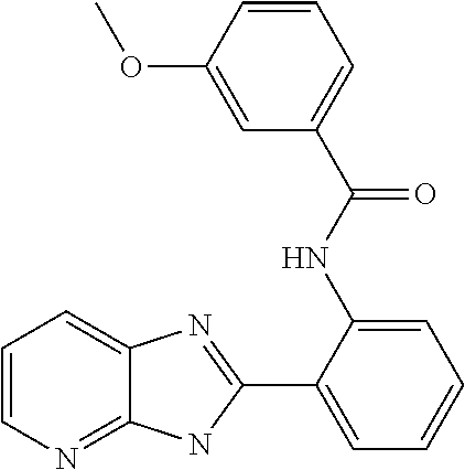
C1(NC(C2=CC=CC(OC)=C2)=O)=CC=CC=C1C1=NC2=CC=CN=C2N1
